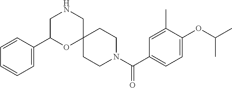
C1(C(N2CCC3(CC2)CNCC(C2=CC=CC=C2)O3)=O)=CC=C(OC(C)C)C(C)=C1
